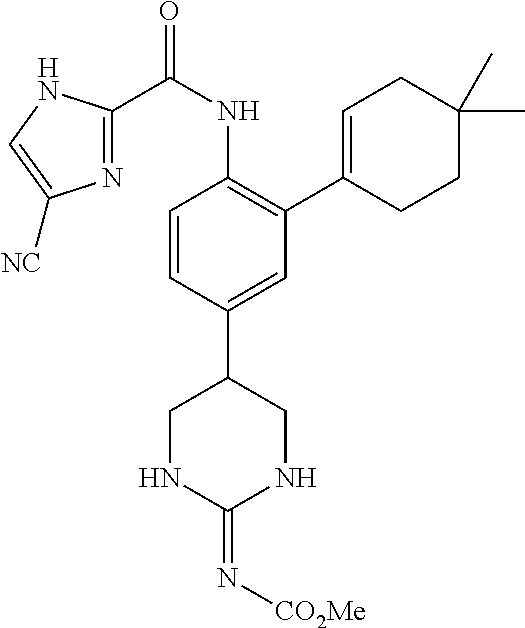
C1=CC(C2CNC(=N[CO2Me])NC2)=CC(C2=CCC(C)(C)CC2)=C1NC(C1=NC([NC])=CN1)=O
